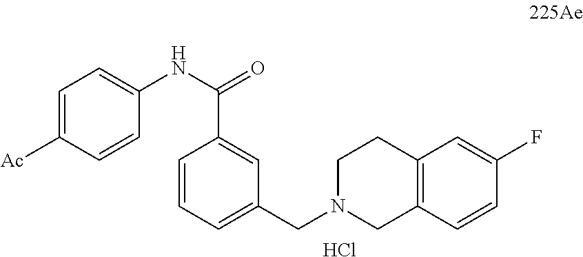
C1=C([Ac])C=CC(NC(=O)C2=CC(CN3CC4=C(C=C(F)C=C4)CC3)=CC=C2)=C1.Cl
